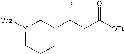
C1(C(CC([OEt])=O)=O)CN([Cbz])CCC1
